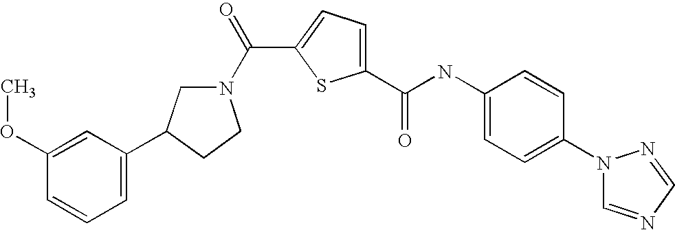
C1(C(=O)NC2=CC=C(N3C=NC=N3)C=C2)=CC=C(C(=O)N2CC(C3=CC=CC(OC)=C3)CC2)S1
